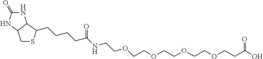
N1C(=O)NC2C1C(CCCCC(NCCOCCOCCOCCOCCC(O)=O)=O)SC2
